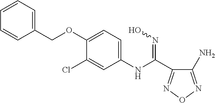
C1(OCC2=CC=CC=C2)=CC=C(NC(C2=NON=C2N)=NO)C=C1Cl
